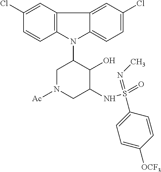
N1(C2CN([Ac])CC(NS(=O)(=NC)C3=CC=C([OCF3])C=C3)C2O)C2=C(C3=CC(Cl)=CC=C13)C=C(Cl)C=C2
